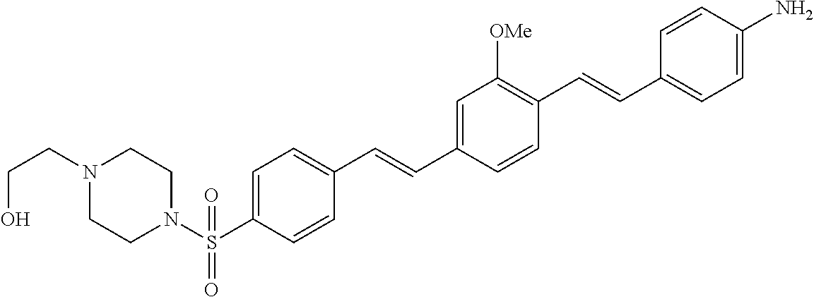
C1=CC(N)=CC=C1C=CC1=C([OMe])C=C(C=CC2=CC=C(S(N3CCN(CCO)CC3)(=O)=O)C=C2)C=C1
